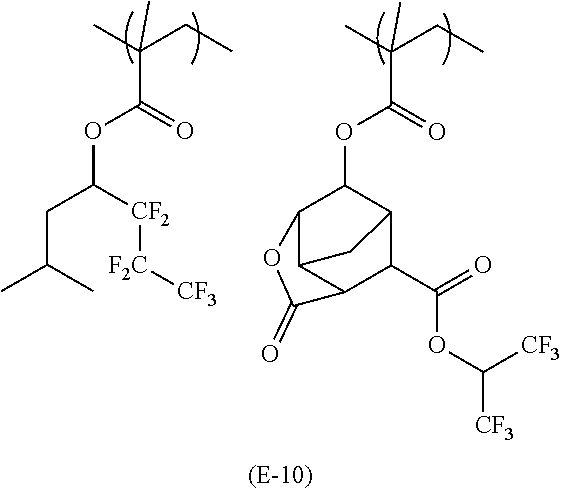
O=C(OC(CC(C)C)[CF2][F2C][CF3])C(CC)(C)C.O=C(OC1C2C3C(C(C(=O)OC([CF3])[CF3])C1C3)C(=O)O2)C(CC)(C)C
